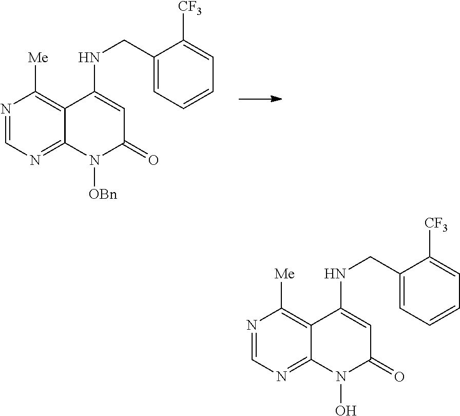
N1=CN=C2C(=C1[Me])C(NCC1=CC=CC=C1[CF3])=CC(=O)N2[OBn].N1=CN=C2C(=C1[Me])C(NCC1=CC=CC=C1[CF3])=CC(=O)N2O
